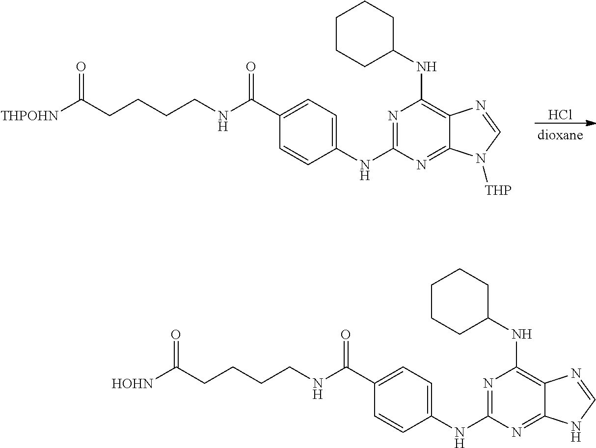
[HOHN]C(CCCCNC(C1=CC=C(NC2=NC(NC3CCCCC3)=C3C(=N2)NC=N3)C=C1)=O)=O.[THPOHN]C(CCCCNC(C1=CC=C(NC2=NC(NC3CCCCC3)=C3C(=N2)N([THP])C=N3)C=C1)=O)=O.Cl
